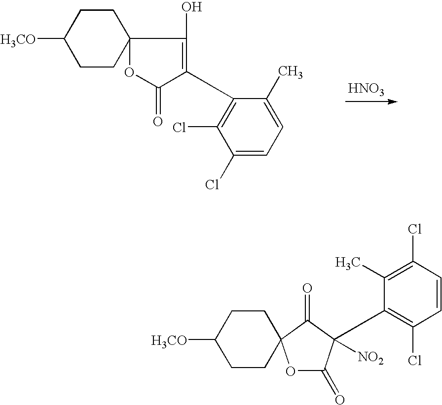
[HNO3].C1C([H3CO])CCC2(C1)OC(=O)C(C1=C(Cl)C(Cl)=CC=C1C)=C2O.C1([H3CO])CCC2(CC1)OC(=O)C([NO2])(C1=C(Cl)C=CC(Cl)=C1C)C2=O
